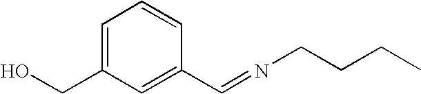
C1=C(CO)C=C(C=NCCCC)C=C1
